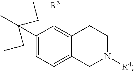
C1(C(C)(CC)CC)=CC=C2C(=C1[R3])CCN([R4])C2
